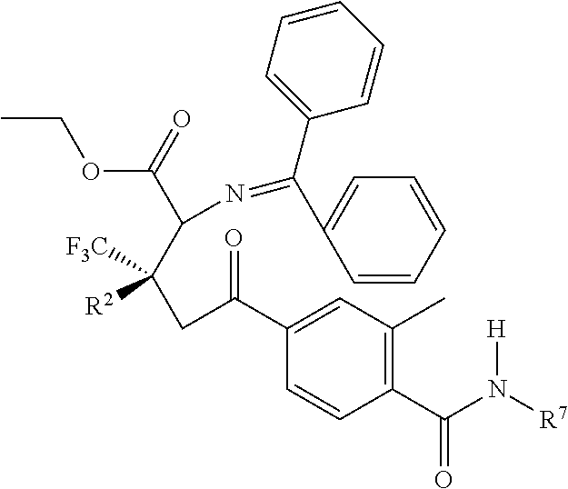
C1(C(N([R7])[H])=O)=C(C)C=C(C(CC(C(N=C(C2=CC=CC=C2)C2=CC=CC=C2)C(=O)OCC)([F3C])[R2])=O)C=C1
